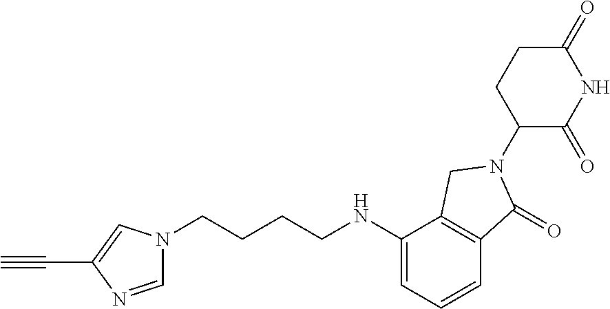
C1(=O)CCC(N2C(=O)C3=C(C(NCCCCN4C=NC(C#C)=C4)=CC=C3)C2)C(=O)N1
